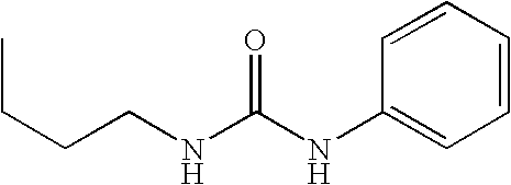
CCCCNC(=O)NC1=CC=CC=C1
